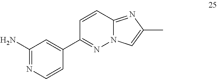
C1(N)=NC=CC(C2=NN3C(=NC(C)=C3)C=C2)=C1
